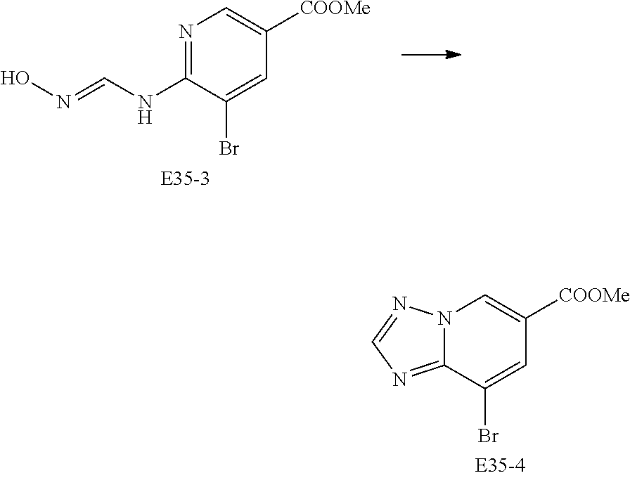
C1(NC=NO)=NC=C([COOMe])C=C1Br.C12=NC=NN1C=C([COOMe])C=C2Br
